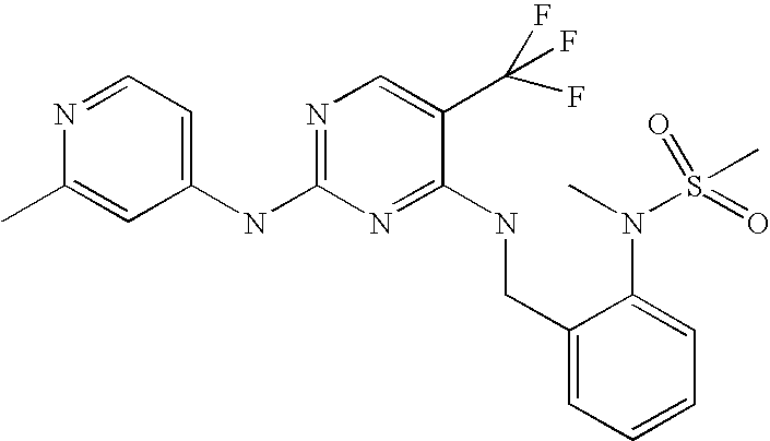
N1=CC=C(NC2=NC=C(C(F)(F)F)C(NCC3=CC=CC=C3N(S(=O)(=O)C)C)=N2)C=C1C
